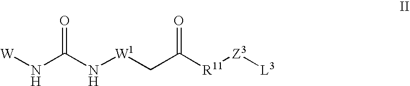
[W]NC(N[W1]CC([R11][Z3][L3])=O)=O
